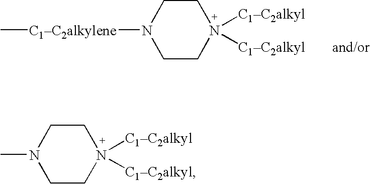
C1CN([C1C2alkyl])([C1C2alkyl])CCN1[C1C2alkylene]C.C1CN([C1C2alkyl])([C1C2alkyl])CCN1C
